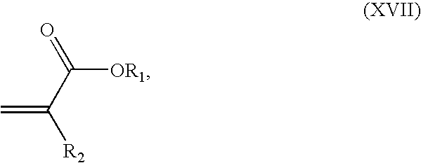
C(C([R2])=C)([OR1])=O
